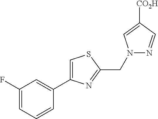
C1(F)=CC=CC(C2=CSC(CN3N=CC([CO2H])=C3)=N2)=C1
